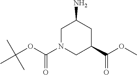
C1N(C(OC(C)(C)C)=O)CC(C(OC)=O)CC1N
